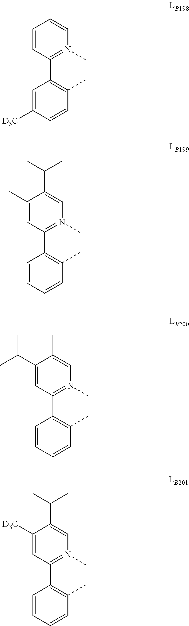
C1=CC(C2=C(C)C=CC([D3C])=C2)=N(C)C=C1.C1(C)=CC(C2=C(C)C=CC=C2)=N(C)C=C1C(C)C.C1(C(C)C)=CC(C2=C(C)C=CC=C2)=N(C)C=C1C.C1([D3C])=CC(C2=C(C)C=CC=C2)=N(C)C=C1C(C)C
